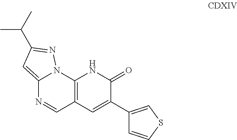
C12=CC(C(C)C)=NN1C1=C(C=N2)C=C(C2=CSC=C2)C(=O)N1
